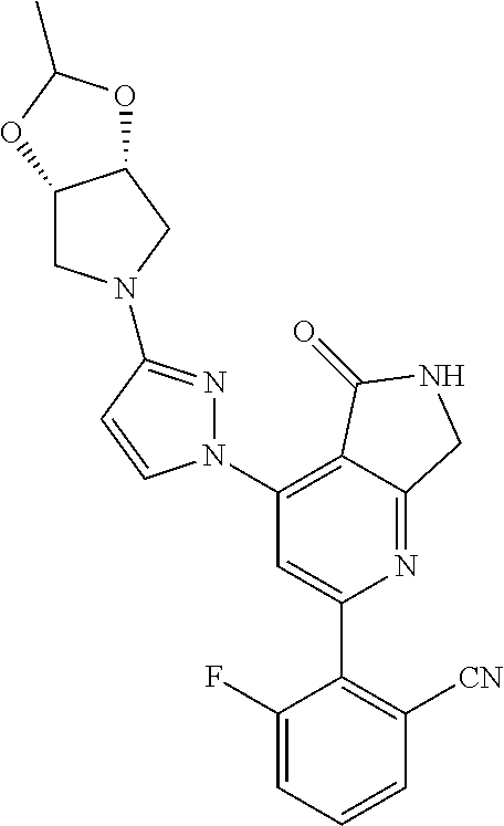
C1(N2N=C(N3CC4C(C3)OC(C)O4)C=C2)=C2C(=NC(C3=C([CN])C=CC=C3F)=C1)CNC2=O
